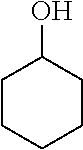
C1CCCCC1O
